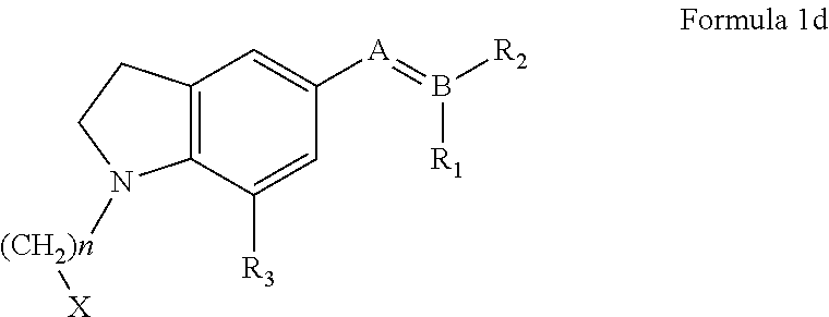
C12=C(C([R3])=CC([A]=B([R2])[R1])=C1)N([(CH2)n][X])CC2
